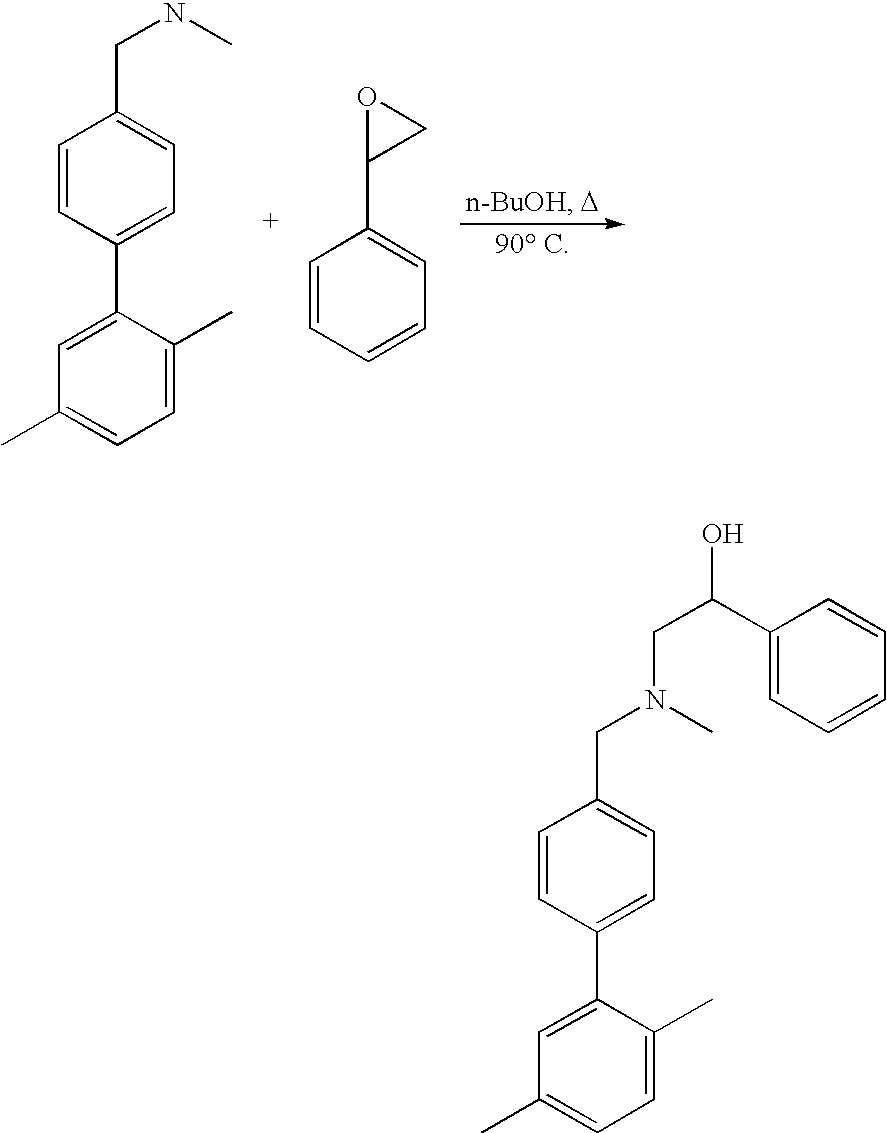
C1=C(C2=CC=C(CNC)C=C2)C(C)=CC=C1C.C1=CC=CC=C1C1CO1.C1=C(C2=CC=C(CN(C)CC(C3=CC=CC=C3)O)C=C2)C(C)=CC=C1C
